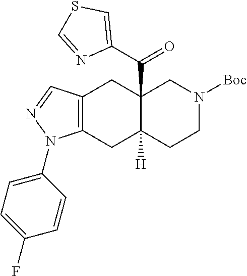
C1(N2C3=C(C=N2)CC2(C(C4=CSC=N4)=O)C([H])(C3)CCN([Boc])C2)=CC=C(F)C=C1
